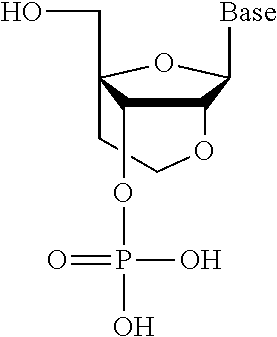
C1COC2C([Base])OC1(CO)C2OP(O)(O)=O
